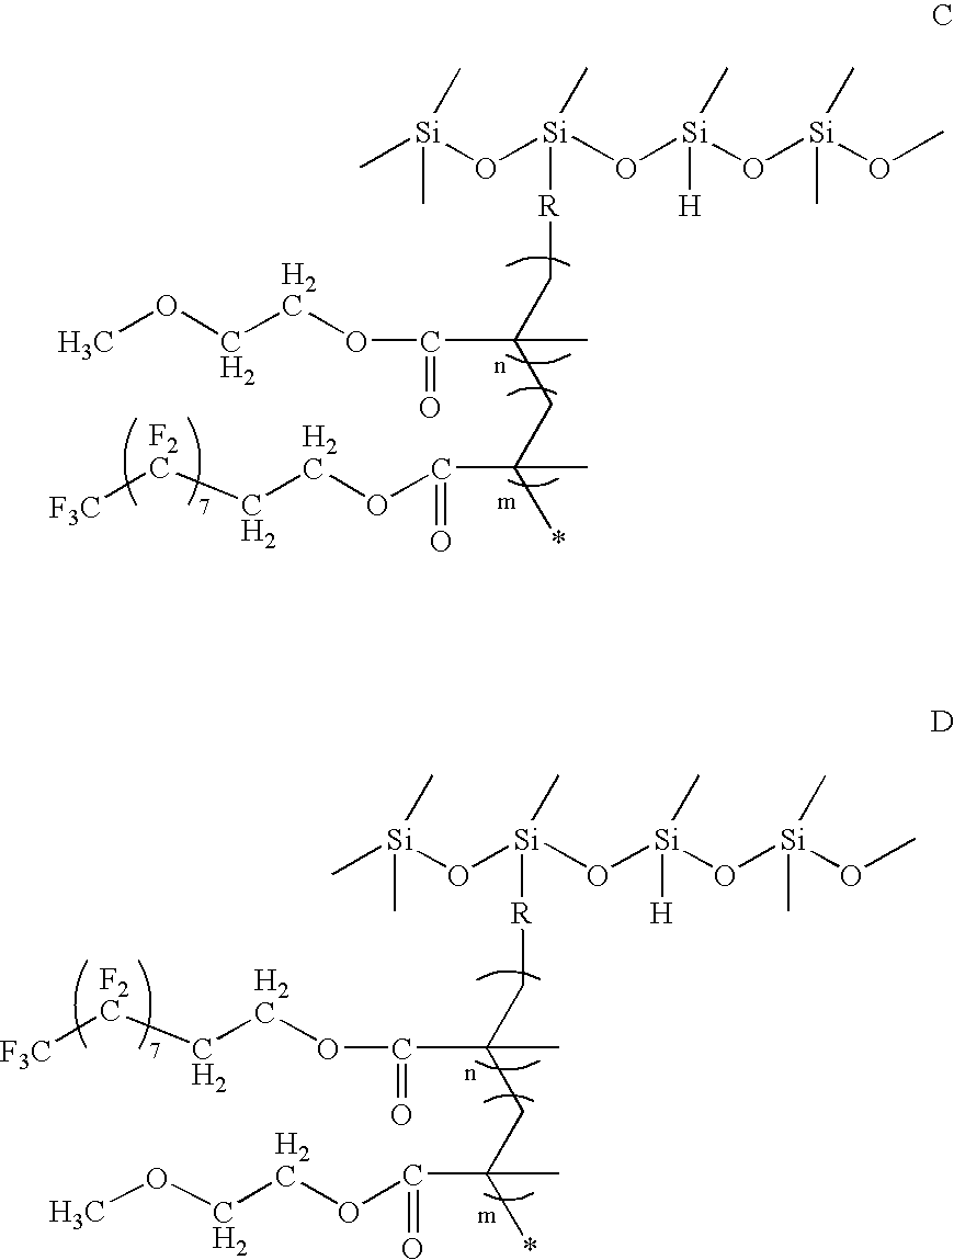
C(COC(C(C)(C[R][Si](O[Si](C)(C)C)(C)O[Si](O[Si](OC)(C)C)([H])C)CC(*)(C)C(=O)OCCOC)=O)[F2C][F3C].COCCOC(C(C)(C[R][Si](O[Si](C)(C)C)(C)O[Si](O[Si](OC)(C)C)([H])C)CC(*)(C)C(=O)OCC[F2C][F3C])=O
